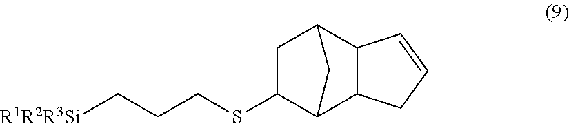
C1C2C3C(C(C2)C1SCCC[R1R2R3Si])CC=C3
